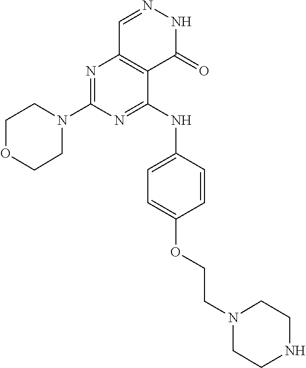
N1=C(NC2=CC=C(OCCN3CCNCC3)C=C2)C2=C(N=C1N1CCOCC1)C=NNC2=O
